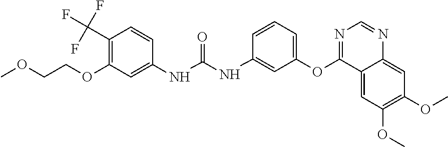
C1(C(F)(F)F)=C(OCCOC)C=C(NC(NC2=CC(OC3=NC=NC4=CC(OC)=C(OC)C=C34)=CC=C2)=O)C=C1
